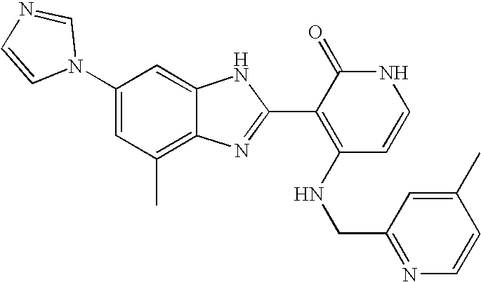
C1(C)=C2C(=CC(N3C=NC=C3)=C1)NC(C1=C(NCC3=NC=CC(C)=C3)C=CNC1=O)=N2
